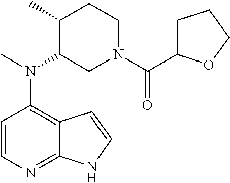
C1=CN=C2C(=C1N(C)C1CN(C(=O)C3CCCO3)CCC1C)C=CN2
